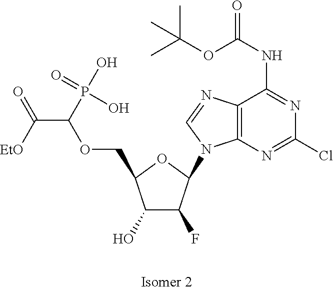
C1(O)C(F)C(N2C3=C(N=C2)C(NC(=O)OC(C)(C)C)=NC(Cl)=N3)OC1COC(C([EtO])=O)P(O)(=O)O
